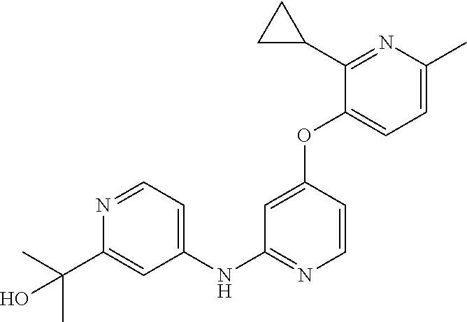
C1(NC2=NC=CC(OC3=CC=C(C)N=C3C3CC3)=C2)=CC=NC(C(C)(C)O)=C1
